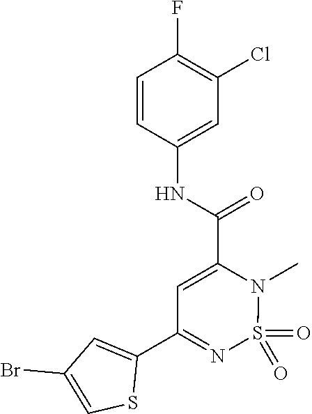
C1=CC(NC(=O)C2=CC(C3=CC(Br)=CS3)=NS(=O)(=O)N2C)=CC(Cl)=C1F
